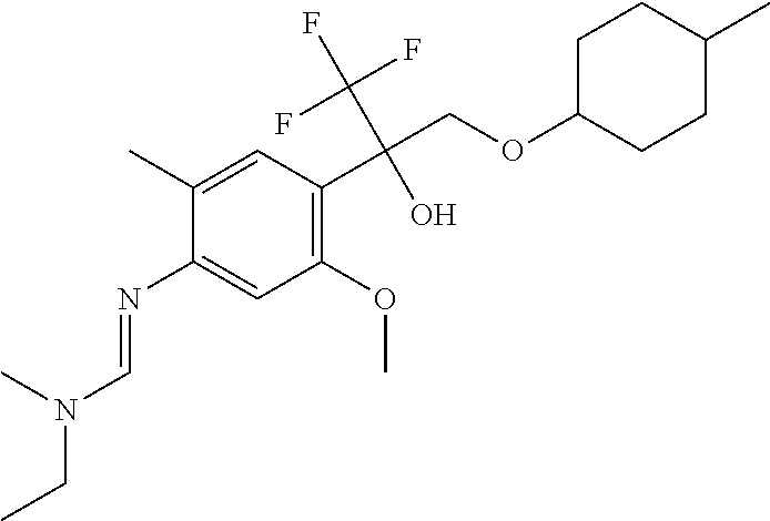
C1(N=CN(CC)C)=CC(OC)=C(C(COC2CCC(C)CC2)(C(F)(F)F)O)C=C1C
